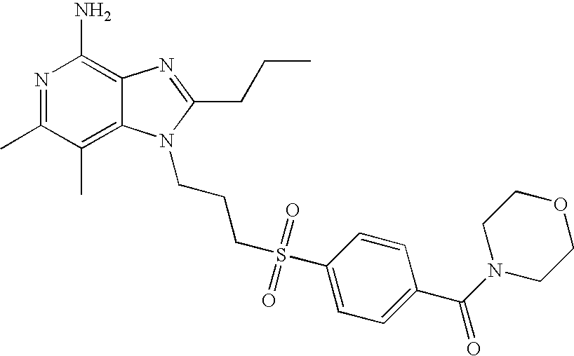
C12=C(C)C(C)=NC(N)=C1N=C(CCC)N2CCCS(C1=CC=C(C(N2CCOCC2)=O)C=C1)(=O)=O
